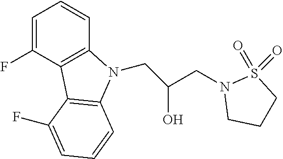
C1=C(F)C2=C(C=C1)N(CC(CN1CCCS1(=O)=O)O)C1=C2C(F)=CC=C1
